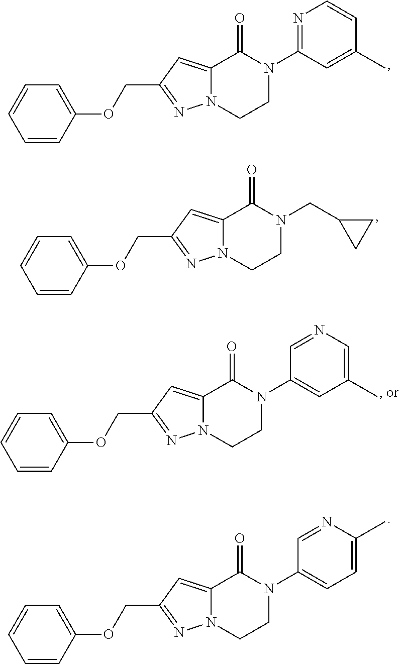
C1=CC(OCC2=NN3C(=C2)C(=O)N(C2=NC=CC(C)=C2)CC3)=CC=C1.C1=CC(OCC2=NN3C(=C2)C(=O)N(CC2CC2)CC3)=CC=C1.C1=CC(OCC2=NN3C(=C2)C(=O)N(C2=CC(C)=CN=C2)CC3)=CC=C1.C1=CC(OCC2=NN3C(=C2)C(=O)N(C2=CC=C(C)N=C2)CC3)=CC=C1
